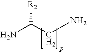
NC(CN)[R2]
